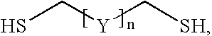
SC[Y]C[SH]
